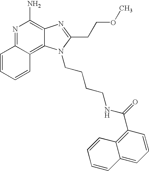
N1=C2C(=C3C(=C1N)N=C(CCOC)N3CCCCNC(=O)C1=C3C(=CC=C1)C=CC=C3)C=CC=C2
